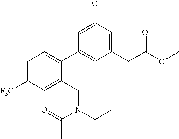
C1=C([F3C])C=C(CN(C(C)=O)CC)C(C2=CC(CC(OC)=O)=CC(Cl)=C2)=C1
